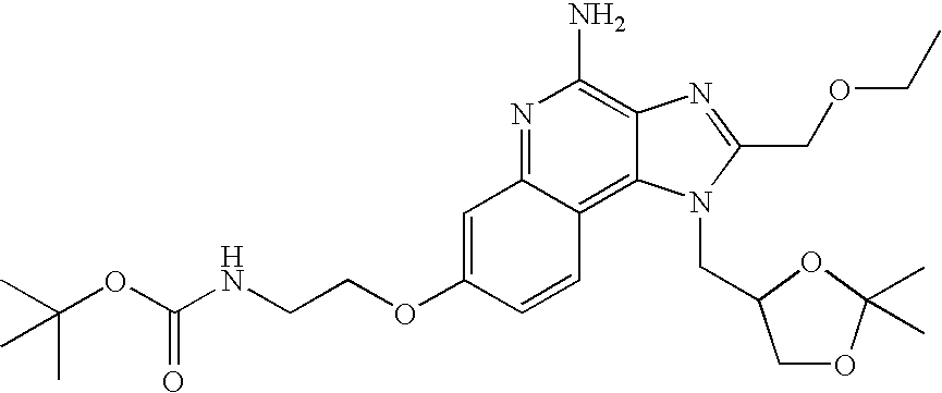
C1=C(OCCNC(OC(C)(C)C)=O)C=CC2=C3C(=C(N)N=C12)N=C(COCC)N3CC1COC(C)(C)O1
